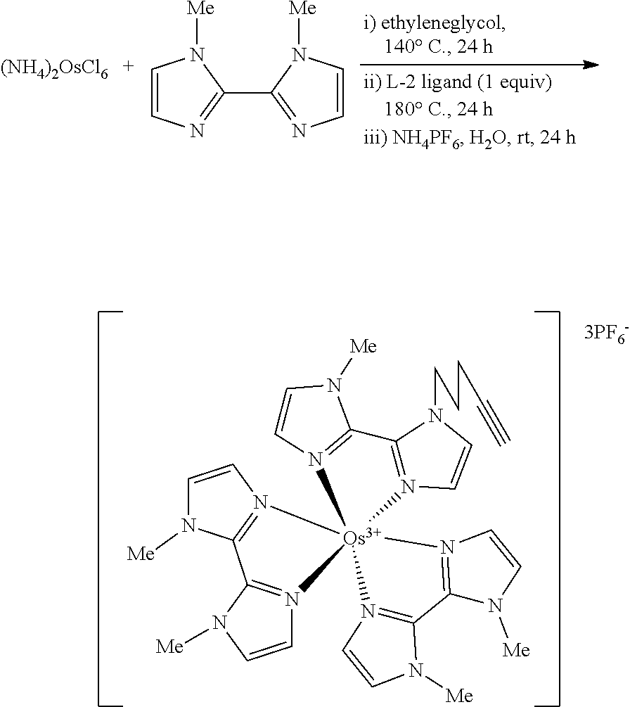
C1=CN=C(C2=NC=CN2[Me])N1[Me].[(NH4)2OsCl6].C12=N(C=CN1[Me])[Os]13(N4=C2N(CCCC#C)C=C4)(N2=C(C4=N1C=CN4[Me])N([Me])C=C2)N1=C(N([Me])C=C1)C1=N3C=CN1[Me]
